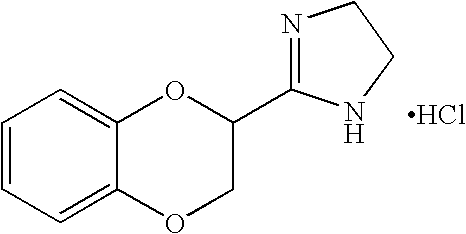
C1=CC=C2C(=C1)OC(C1=NCCN1)CO2.Cl
